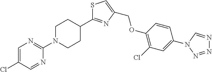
C1=C(Cl)C=NC(N2CCC(C3=NC(COC4=C(Cl)C=C(N5C=NN=N5)C=C4)=CS3)CC2)=N1
